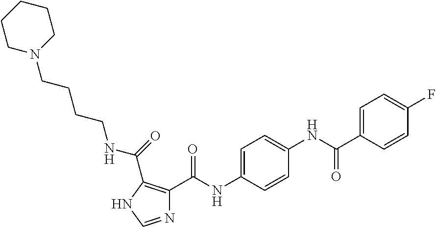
N1=CNC(C(NCCCCN2CCCCC2)=O)=C1C(NC1=CC=C(NC(C2=CC=C(F)C=C2)=O)C=C1)=O
